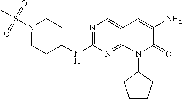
N1(S(C)(=O)=O)CCC(NC2=NC=C3C(=N2)N(C2CCCC2)C(=O)C(N)=C3)CC1
